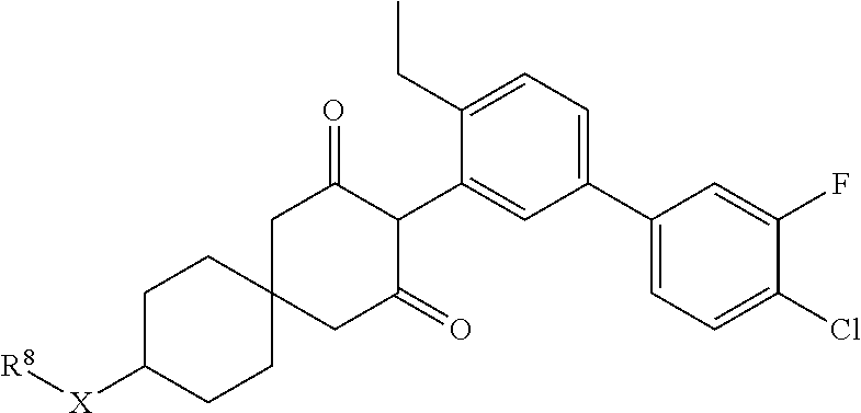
C1(C2=CC=C(Cl)C(F)=C2)=CC=C(CC)C(C2C(=O)CC3(CC2=O)CCC([X][R8])CC3)=C1
